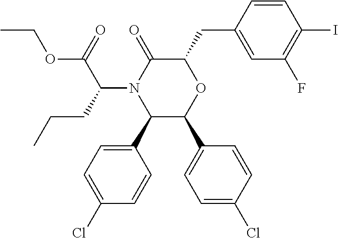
C1(C2=CC=C(Cl)C=C2)C(C2=CC=C(Cl)C=C2)OC(CC2=CC(F)=C(I)C=C2)C(=O)N1C(CCC)C(=O)OCC
